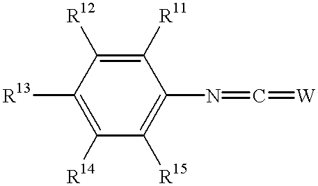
C1([R13])=C([R14])C([R15])=C(N=C=[W])C([R11])=C1[R12]
